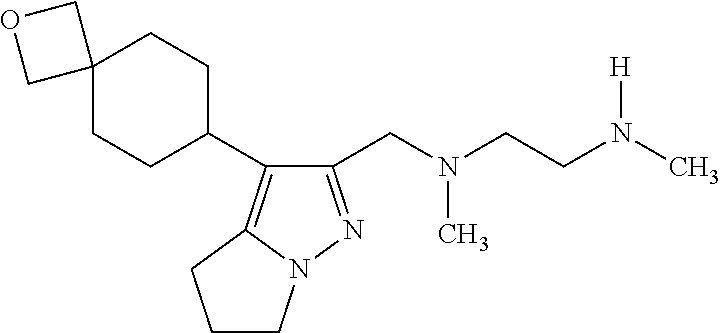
C1(CN(CCN(C)[H])C)=NN2C(=C1C1CCC3(CC1)COC3)CCC2
